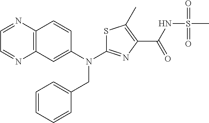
S1C(N(C2=CC3=C(C=C2)N=CC=N3)CC2=CC=CC=C2)=NC(C(NS(C)(=O)=O)=O)=C1C
